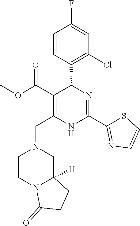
C1(Cl)=C(C2C(C(=O)OC)=C(CN3CCN4C([H])(C3)CCC4=O)NC(C3=NC=CS3)=N2)C=CC(F)=C1
